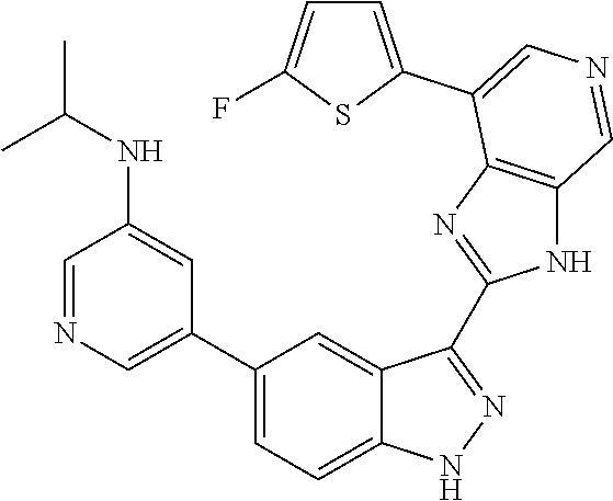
C1(C2=CN=CC(NC(C)C)=C2)=CC=C2C(=C1)C(C1=NC3=C(N1)C=NC=C3C1=CC=C(F)S1)=NN2
